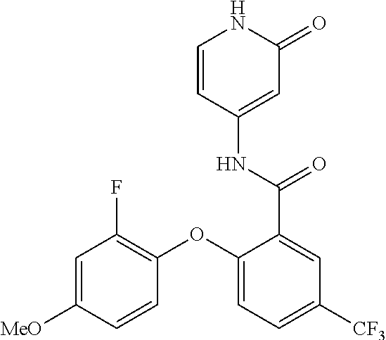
C1=CC(NC(C2=CC([CF3])=CC=C2OC2=C(F)C=C([MeO])C=C2)=O)=CC(=O)N1
